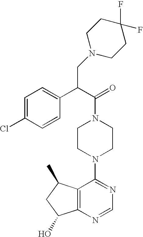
C1(C(C(=O)N2CCN(C3=NC=NC4=C3C(C)CC4O)CC2)CN2CCC(F)(F)CC2)=CC=C(Cl)C=C1
